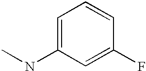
C1=C(NC)C=C(F)C=C1
